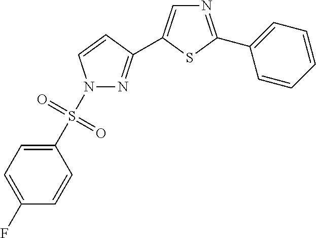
C1(S(=O)(=O)N2N=C(C3=CN=C(C4=CC=CC=C4)S3)C=C2)=CC=C(F)C=C1
